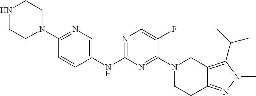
C1(NC2=NC=C(F)C(N3CC4=C(C(C)C)N(C)N=C4CC3)=N2)=CN=C(N2CCNCC2)C=C1
